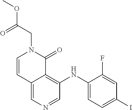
C12=CN=CC(NC3=CC=C(I)C=C3F)=C1C(=O)N(CC(=O)OC)C=C2
